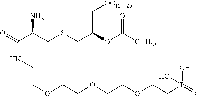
[C11H23]C(OC(CSCC(C(=O)NCCOCCOCCOCCP(=O)(O)O)N)C[OC12H25])=O
